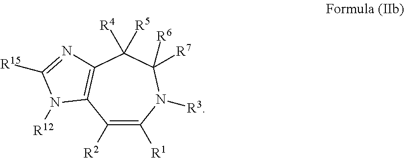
C1([R2])=C([R1])N([R3])C([R6])([R7])C([R5])([R4])C2=C1N([R12])C([R15])=N2
